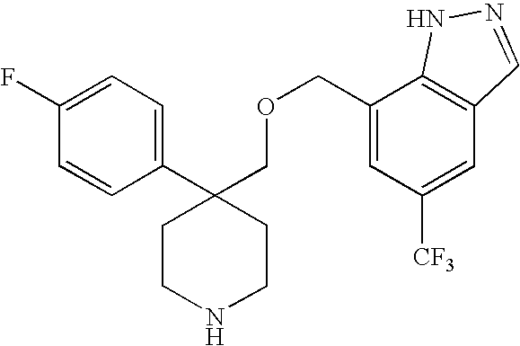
C1(C2(COCC3=CC([CF3])=CC4=C3NN=C4)CCNCC2)=CC=C(F)C=C1
